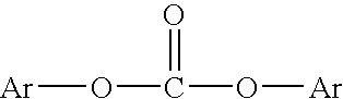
[Ar]OC(=O)O[Ar]
